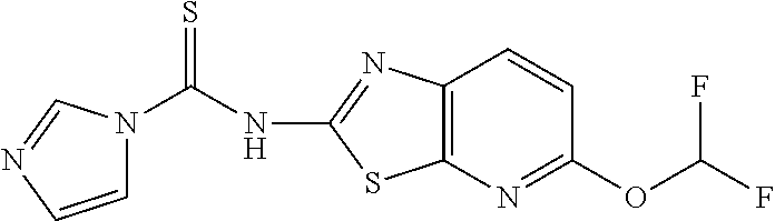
C12=C(N=C(OC(F)F)C=C1)SC(NC(N1C=CN=C1)=S)=N2
